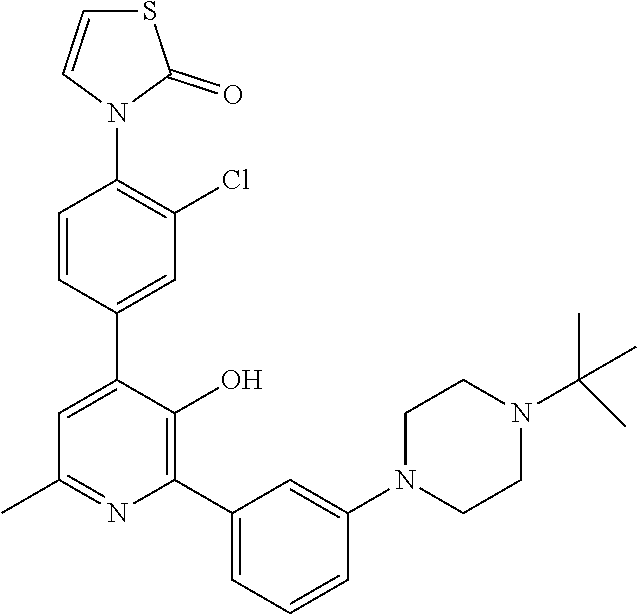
C1=C(C2=CC(Cl)=C(N3C(=O)SC=C3)C=C2)C(O)=C(C2=CC=CC(N3CCN(C(C)(C)C)CC3)=C2)N=C1C
